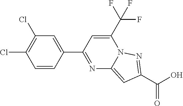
C1=CC(C2=NC3=CC(C(=O)O)=NN3C(C(F)(F)F)=C2)=CC(Cl)=C1Cl
